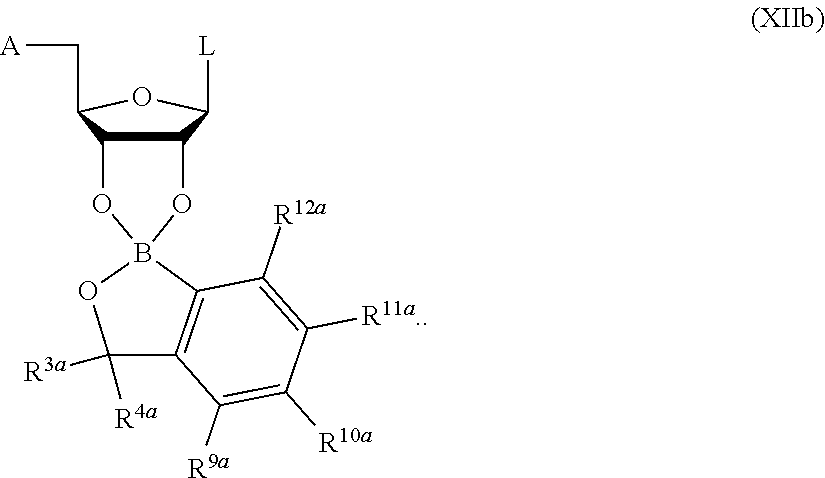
C12C(C(C[A])OC1[L])OB1(O2)OC([R4a])([R3a])C2=C1C([R12a])=C([R11a.])C([R10a])=C2[R9a]
